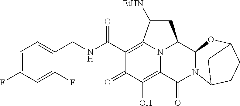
C1(C(=O)NCC2=CC=C(F)C=C2F)=C2C([EtHN])CC3C4N(C(=O)C(=C(O)C1=O)N23)C1CCC(O4)C1
